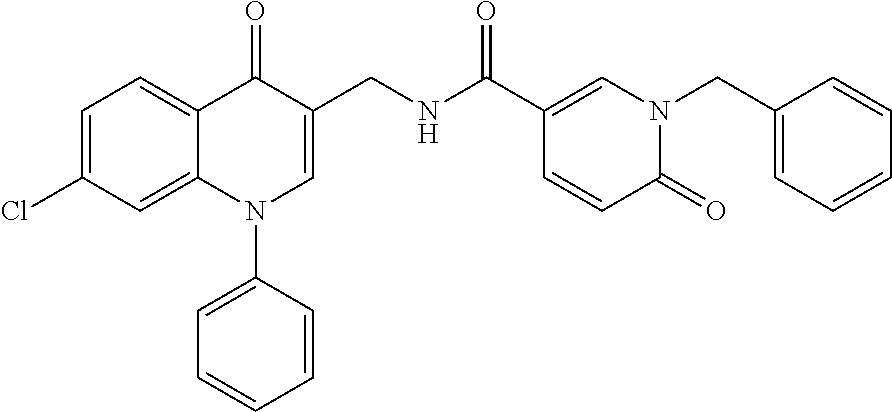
C1=C(Cl)C=C2C(=C1)C(=O)C(CNC(C1=CN(CC3=CC=CC=C3)C(=O)C=C1)=O)=CN2C1=CC=CC=C1
